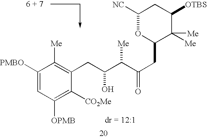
[NC]C1CC([OTBS])C([Me])([Me])C(CC(C([Me])C(CC2=C([Me])C([PMBO])=CC([OPMB])=C2[CO2Me])O)=O)O1
